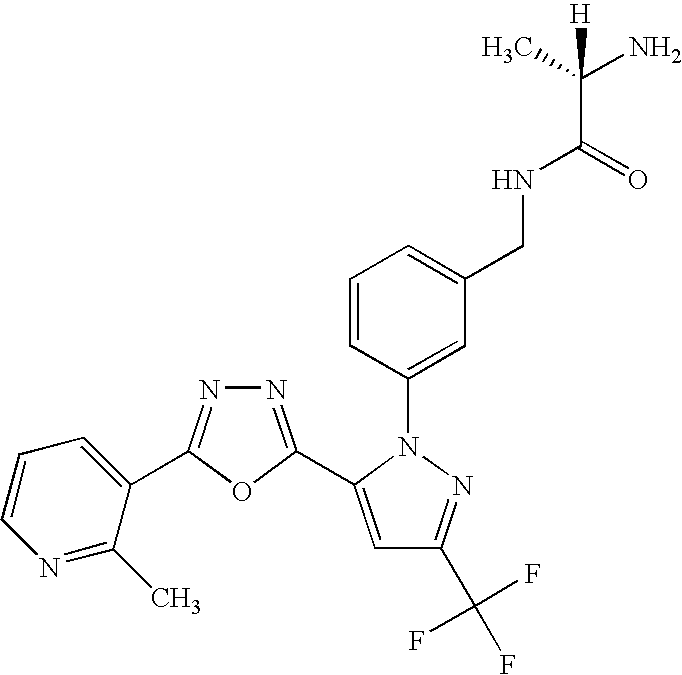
N1=C(C2=CC(C(F)(F)F)=NN2C2=CC(CNC(C(C)(N)[H])=O)=CC=C2)OC(C2=CC=CN=C2C)=N1
